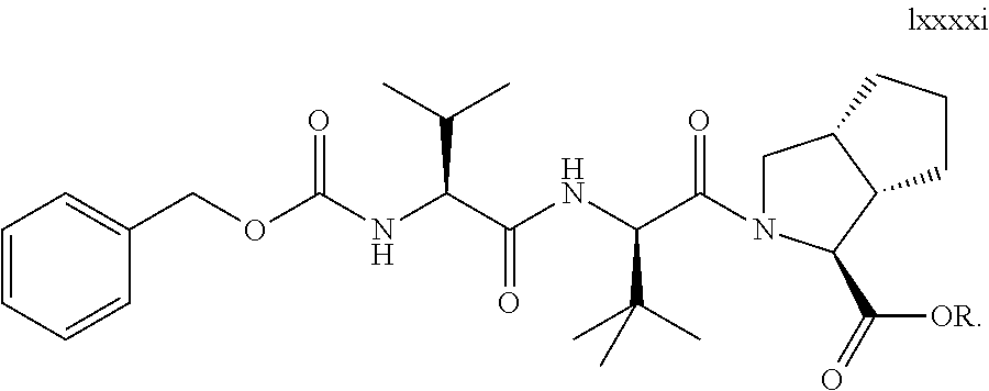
C1=CC=CC(COC(NC(C(NC(C(=O)N2CC3C(C2C(=O)[OR])CCC3)C(C)(C)C)=O)C(C)C)=O)=C1
